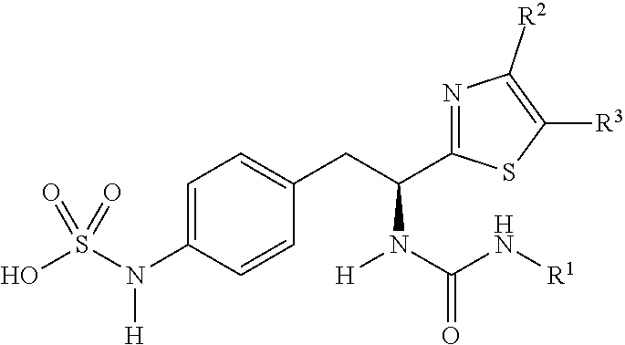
C(N[R1])(N(C(CC1=CC=C(N(S(O)(=O)=O)[H])C=C1)C1=NC([R2])=C([R3])S1)[H])=O
